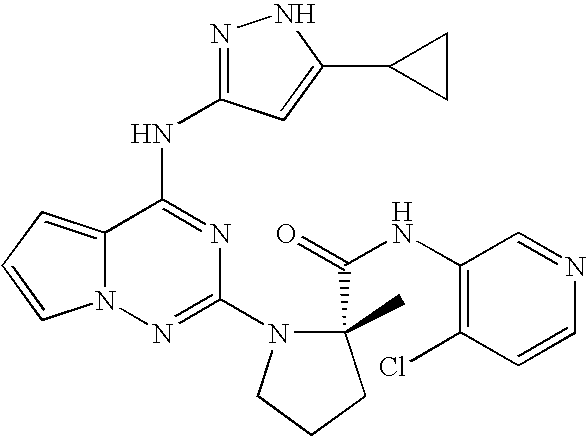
C1(N2CCCC2(C(=O)NC2=C(Cl)C=CN=C2)C)=NN2C(=CC=C2)C(NC2=NNC(C3CC3)=C2)=N1
